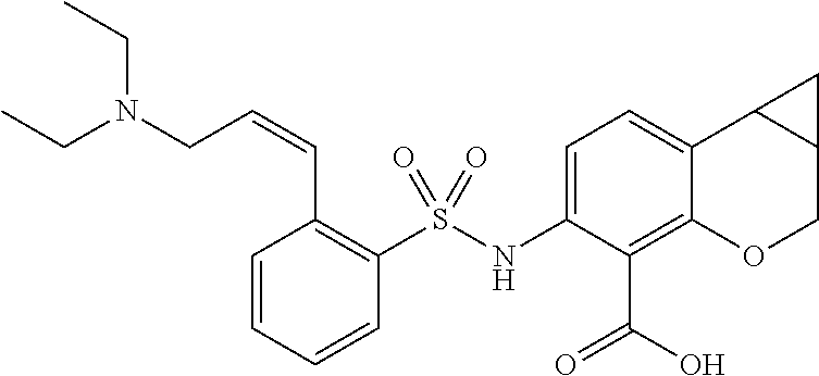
C1(NS(C2=C(C=CCN(CC)CC)C=CC=C2)(=O)=O)=CC=C2C(=C1C(O)=O)OCC1C2C1
